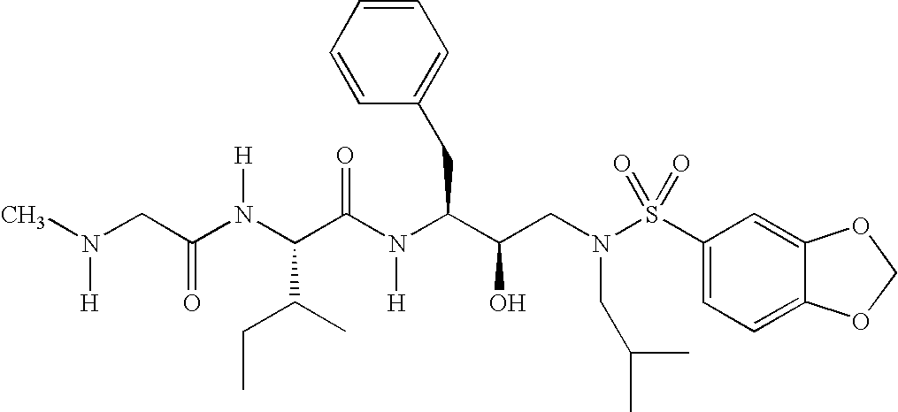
CN(CC(N(C(C(N(C(C(CN(S(C1=CC=C2C(=C1)OCO2)(=O)=O)CC(C)C)O)CC1=CC=CC=C1)[H])=O)C(C)CC)[H])=O)[H]
